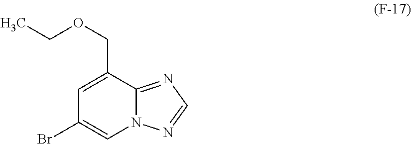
C1=C(COCC)C2=NC=NN2C=C1Br
